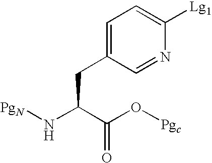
C1=C(CC(N[PgN])C(O[Pgc])=O)C=NC([Lg1])=C1
